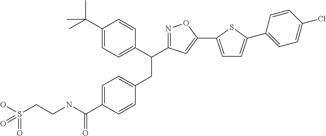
C1=C(C(NCCS(=O)(O)=O)=O)C=CC(CC(C2=CC=C(C(C)(C)C)C=C2)C2=NOC(C3=CC=C(C4=CC=C(Cl)C=C4)S3)=C2)=C1
